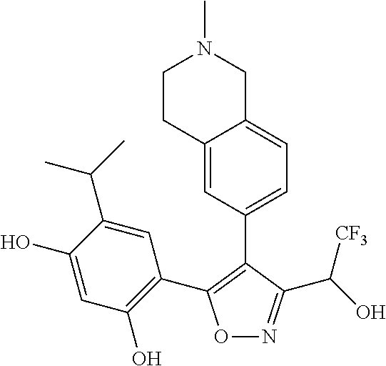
O1N=C(C(O)[CF3])C(C2=CC=C3C(=C2)CCN(C)C3)=C1C1=C(O)C=C(O)C(C(C)C)=C1
